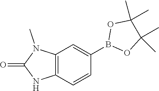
C12=C(C=CC(B3OC(C)(C)C(C)(C)O3)=C1)NC(=O)N2C
